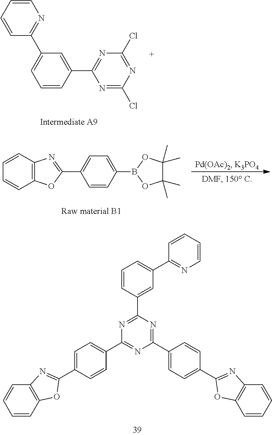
C1=CC(C2=NC(C3=CC=C(C4=NC5=C(C=CC=C5)O4)C=C3)=NC(C3=CC=C(C4=NC5=C(C=CC=C5)O4)C=C3)=N2)=CC(C2=NC=CC=C2)=C1.C1=CC=CC(C2=CC=CC(C3=NC(Cl)=NC(Cl)=N3)=C2)=N1.C12=C(C=CC=C1)N=C(C1=CC=C(B3OC(C)(C)C(C)(C)O3)C=C1)O2
